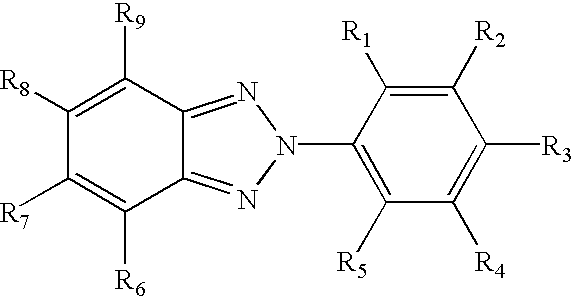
C12=NN(C3=C([R5])C([R4])=C([R3])C([R2])=C3[R1])N=C1C([R9])=C([R8])C([R7])=C2[R6]
